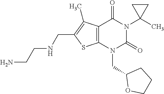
C12=C(N(CC3OCCC3)C(=O)N(C3(C)CC3)C1=O)SC(CNCCN)=C2C
